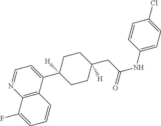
C12=C(C(C3([H])CCC(CC(NC4=CC=C(Cl)C=C4)=O)([H])CC3)=CC=N1)C=CC=C2F
